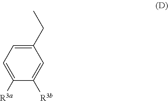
C1(CC)=CC=C([R3a])C([R3b])=C1
